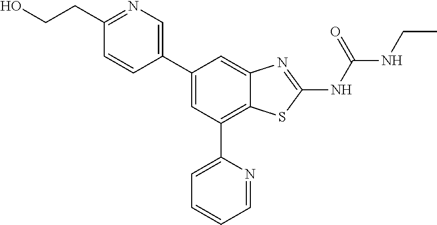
C1(CCO)=NC=C(C2=CC(C3=CC=CC=N3)=C3C(=C2)N=C(NC(NCC)=O)S3)C=C1
